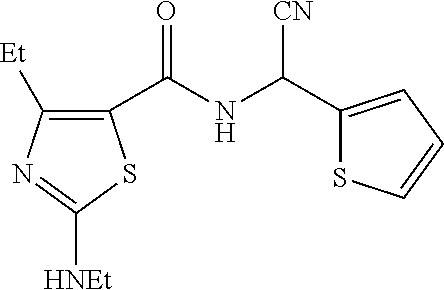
C1(C(=O)NC(C2=CC=CS2)[CN])=C([Et])N=C([HNEt])S1
